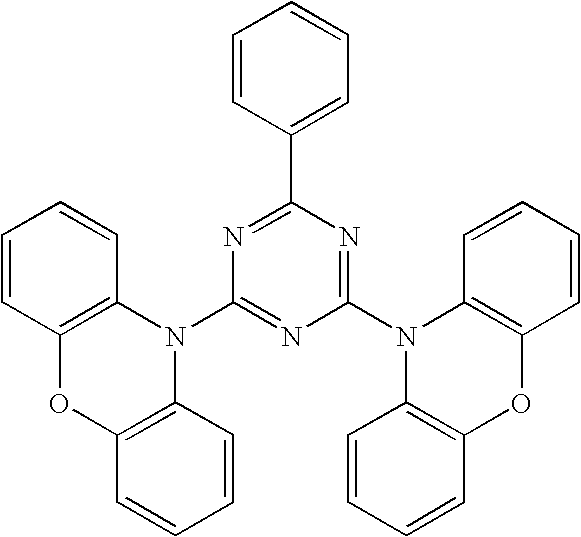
N1=C(C2=CC=CC=C2)N=C(N2C3=C(OC4=C2C=CC=C4)C=CC=C3)N=C1N1C2=C(OC3=C1C=CC=C3)C=CC=C2
